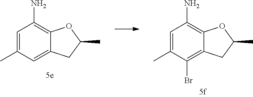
C1=C(C)C=C2C(=C1N)OC(C)C2.C1=C(C)C(Br)=C2C(=C1N)OC(C)C2
